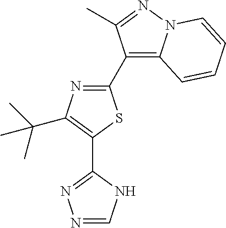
C1(C2=C3N(N=C2C)C=CC=C3)=NC(C(C)(C)C)=C(C2=NN=CN2)S1
